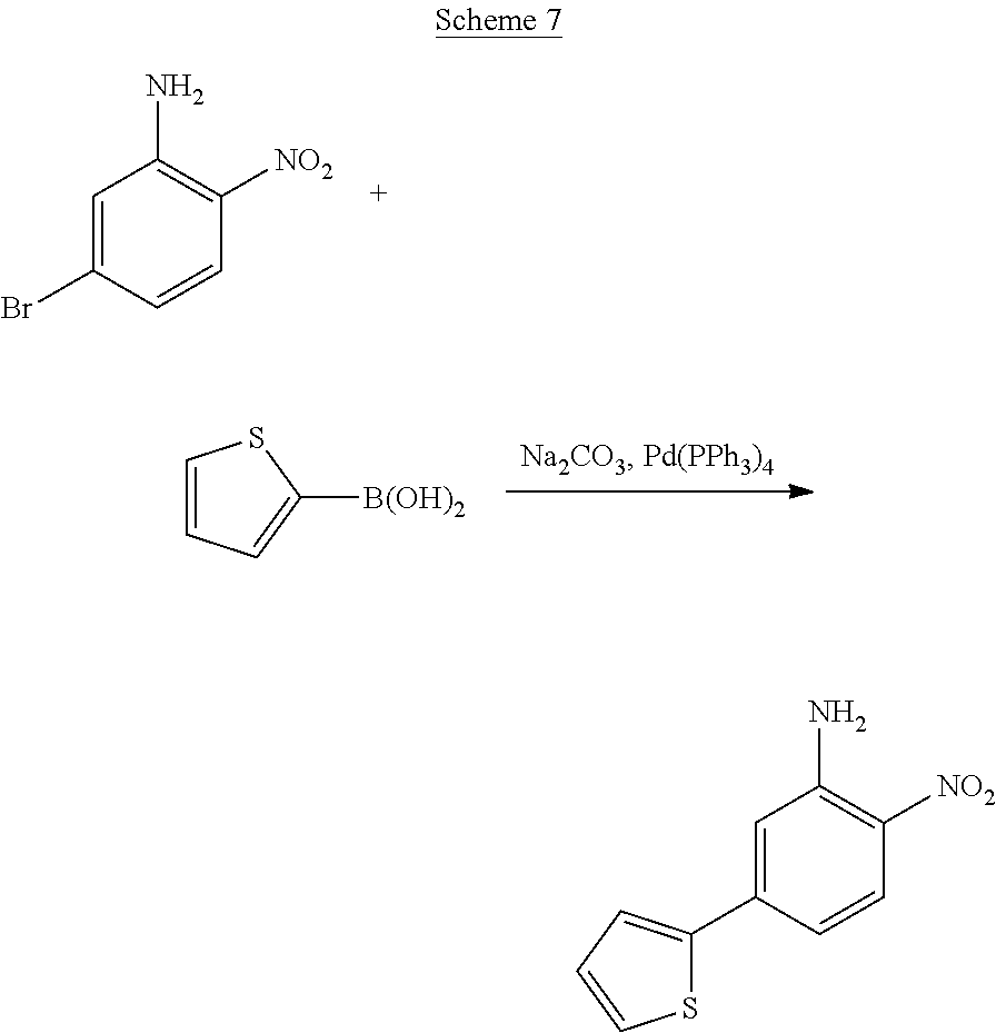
C1=C(Br)C=CC([NO2])=C1N.C1=CC=C([B(OH)2])S1.C1=C(C2=CC=CS2)C=CC([NO2])=C1N
